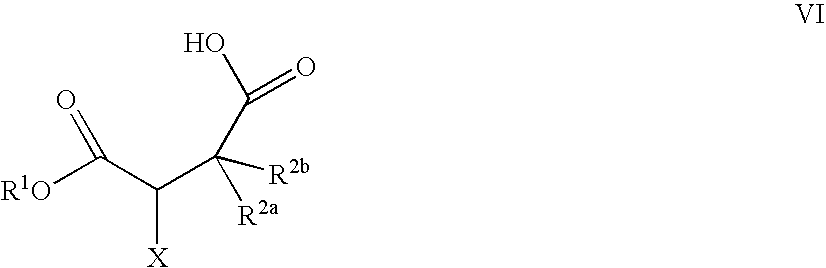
[R1O]C(C(C([R2b])([R2a])C(O)=O)[X])=O
